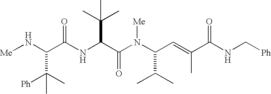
C(C(NC(C(N(C(C=C(C(NC[Ph])=O)C)C(C)C)[Me])=O)C(C)(C)C)=O)(C([Ph])(C)C)N[Me]
